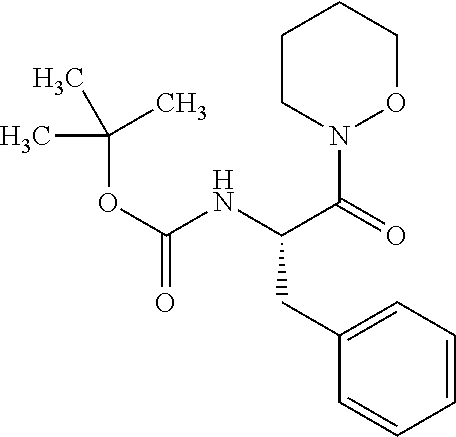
CC(OC(=O)NC(C(=O)N1OCCCC1)CC1=CC=CC=C1)(C)C
